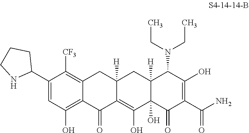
C1(C2CCCN2)=CC(O)=C2C(=C1[CF3])CC1([H])C(=C(O)C3(O)C([H])(C1)C(N(CC)CC)C(O)=C(C(N)=O)C3=O)C2=O
